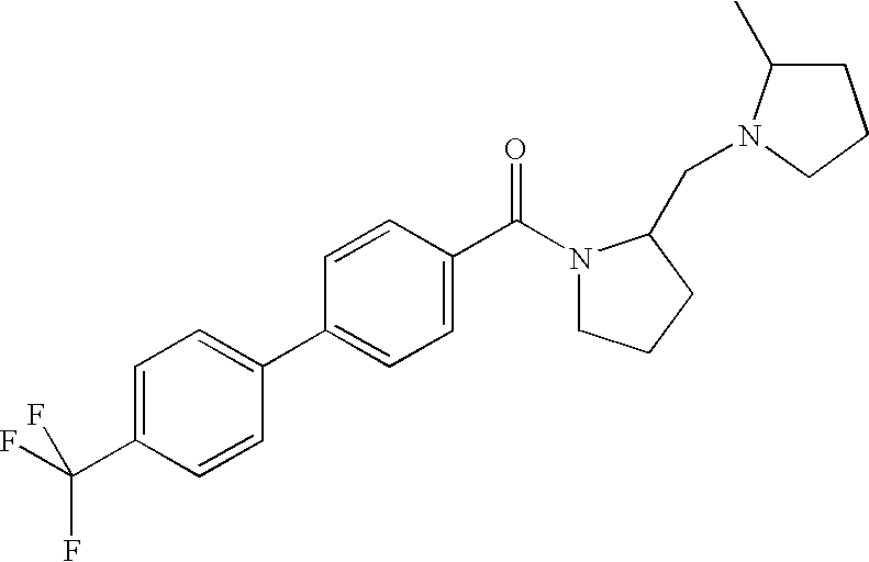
C1(C(F)(F)F)=CC=C(C2=CC=C(C(=O)N3CCCC3CN3C(C)CCC3)C=C2)C=C1
